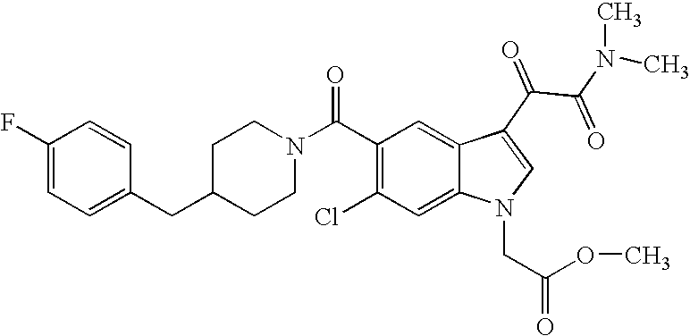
C1(F)=CC=C(CC2CCN(C(C3=C(Cl)C=C4C(=C3)C(C(=O)C(=O)N(C)C)=CN4CC(=O)OC)=O)CC2)C=C1
